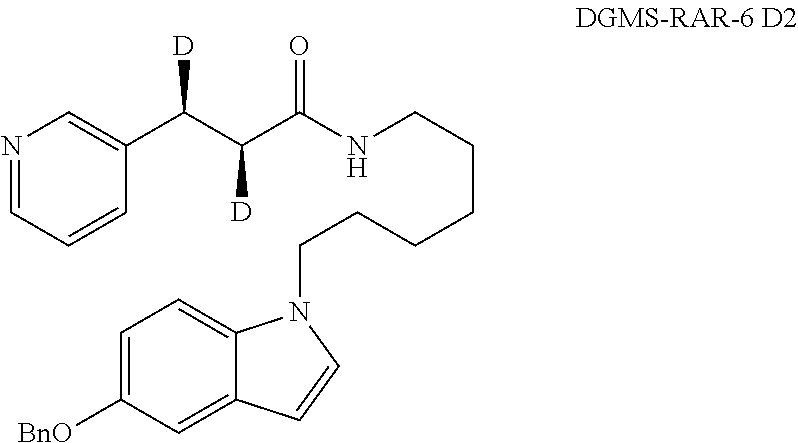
C1(C(C(C(=O)NCCCCCCN2C3=CC=C([BnO])C=C3C=C2)[D])[D])=CN=CC=C1
